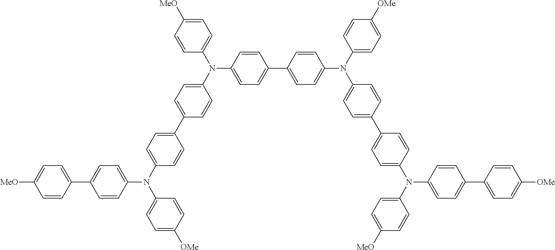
C1(C2=CC=C([MeO])C=C2)=CC=C(N(C2=CC=C(C3=CC=C(N(C4=CC=C([MeO])C=C4)C4=CC=C(C5=CC=C(N(C6=CC=C([OMe])C=C6)C6=CC=C(C7=CC=C(N(C8=CC=C([MeO])C=C8)C8=CC=C(C9=CC=C([OMe])C=C9)C=C8)C=C7)C=C6)C=C5)C=C4)C=C3)C=C2)C2=CC=C([OMe])C=C2)C=C1
